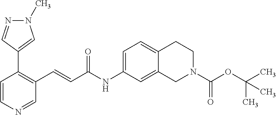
N1(C)N=CC(C2=C(C=CC(NC3=CC=C4C(=C3)CN(C(OC(C)(C)C)=O)CC4)=O)C=NC=C2)=C1
